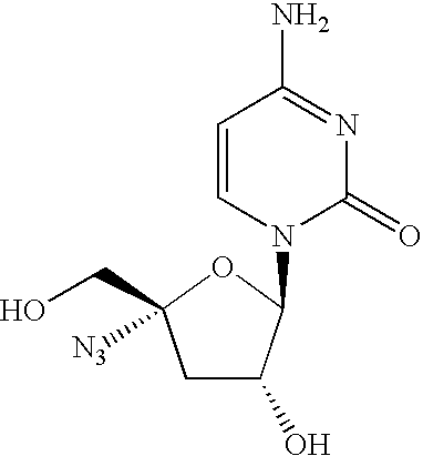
C1C(O)C(N2C(=O)N=C(N)C=C2)OC1(CO)[N3]
